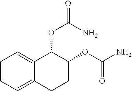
C1=CC=C2C(=C1)C(OC(N)=O)C(OC(N)=O)CC2
